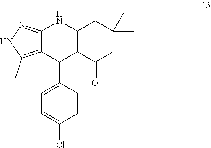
C1(C)(C)CC(=O)C2=C(C1)NC1=NNC(C)=C1C2C1=CC=C(Cl)C=C1
